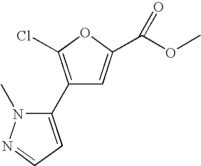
C1(C2=CC=NN2C)=C(Cl)OC(C(OC)=O)=C1
